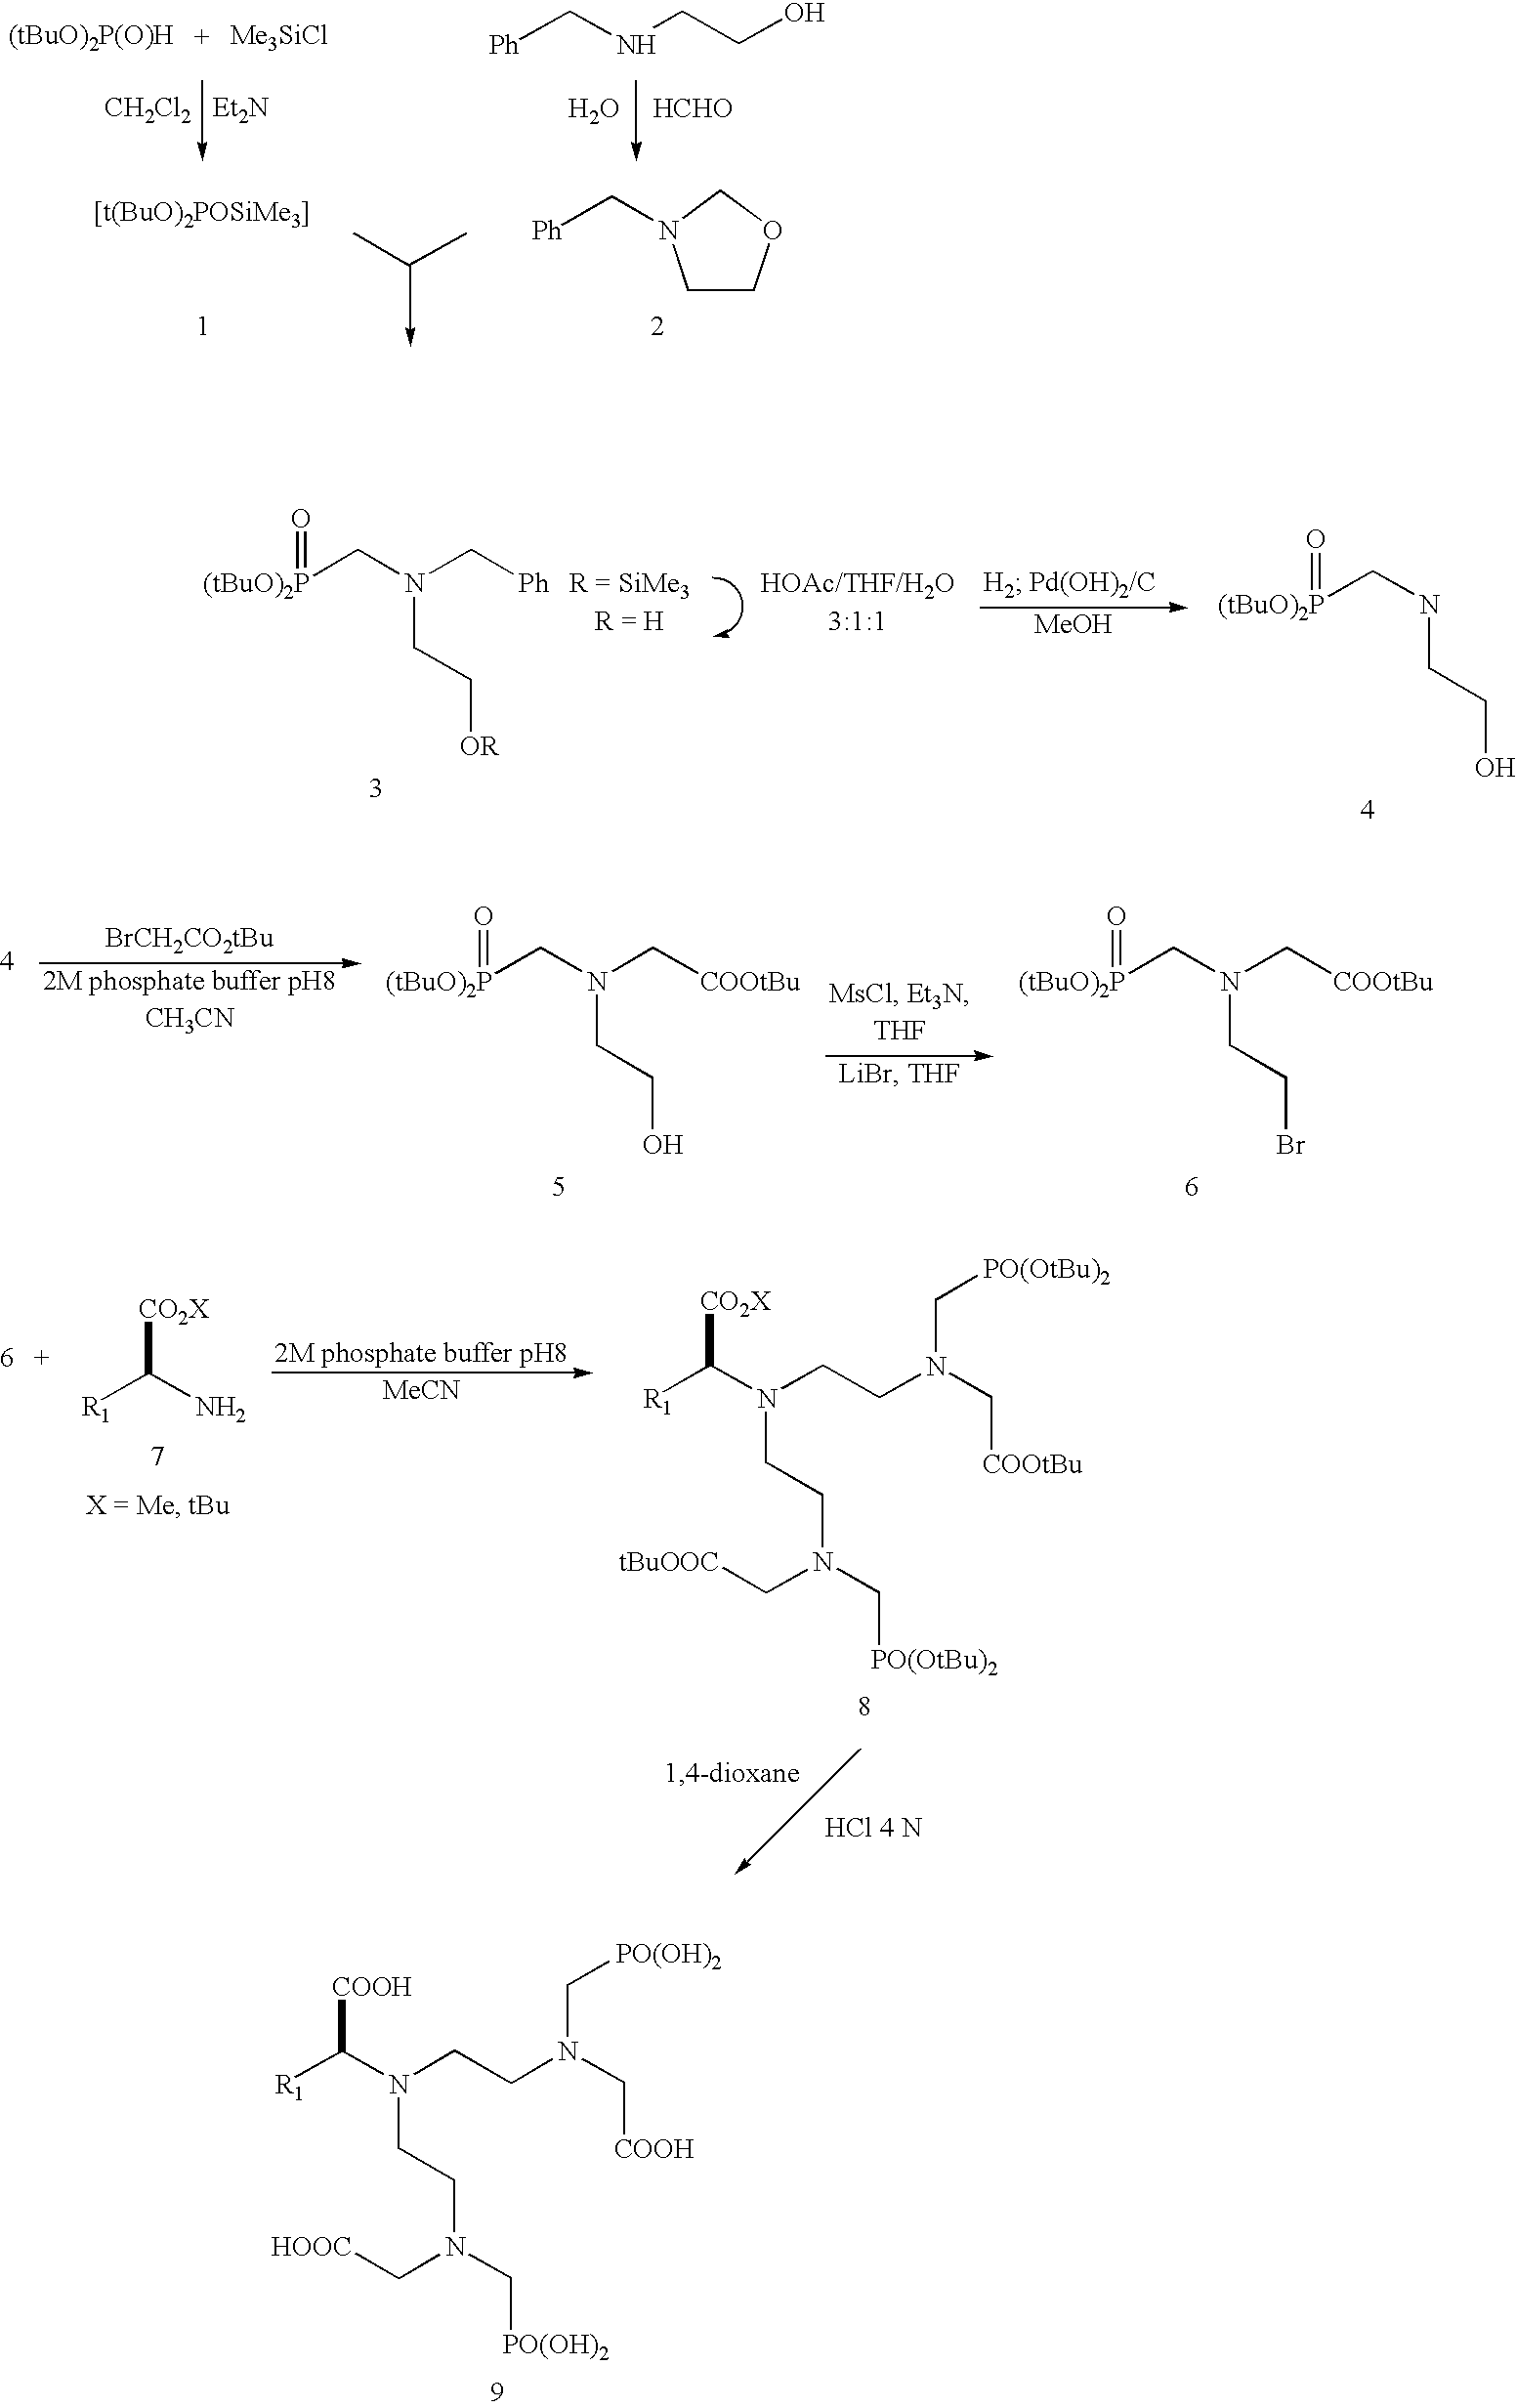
[R1]C(N(CCN(C[COOH])C[PO(OH)2])CCN(C[PO(OH)2])C[HOOC])[COOH].C1COCN1C[Ph].[CH2Cl2].[Me3SiCl].[Ph]CNCCO.O.[HCHO].[MeOH].[(tBuO)2P](CN(C[Ph])CC[OR])=O.[(tBuO)2P](CNCCO)=O.[(tBuO)2P](CN(C[COOtBu])CCO)=O.[(tBuO)2P](CN(C[COOtBu])CCBr)=O.[CO2X]C(N)[R1].[MeCN].[R1]C(N(CCN(C[COOtBu])C[PO(OtBu)2])CCN(C[PO(OtBu)2])C[tBuOOC])[CO2X]
